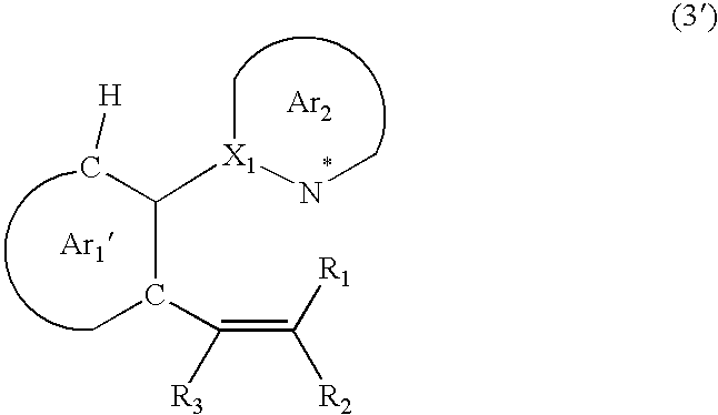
C(C(C(=C([R2])[R1])[R3])C)(C[H])[X1](C)NC.[Ar2].[Ar1]
